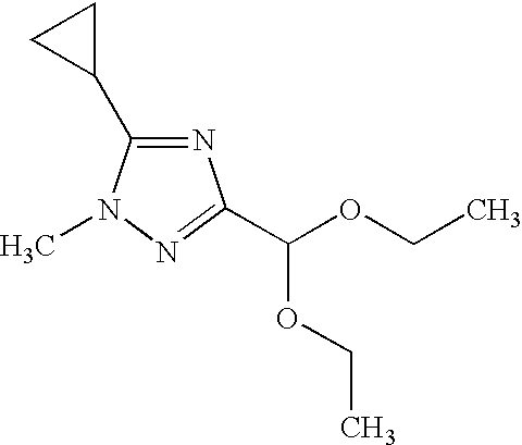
N1=C(C2CC2)N(C)N=C1C(OCC)OCC
